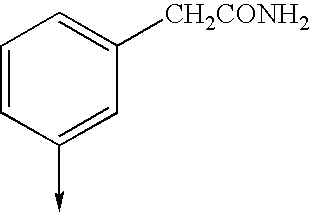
C1=CC(->C)=CC([CH2CONH2])=C1
